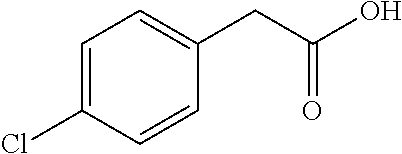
C1=C(Cl)C=CC(CC(O)=O)=C1
